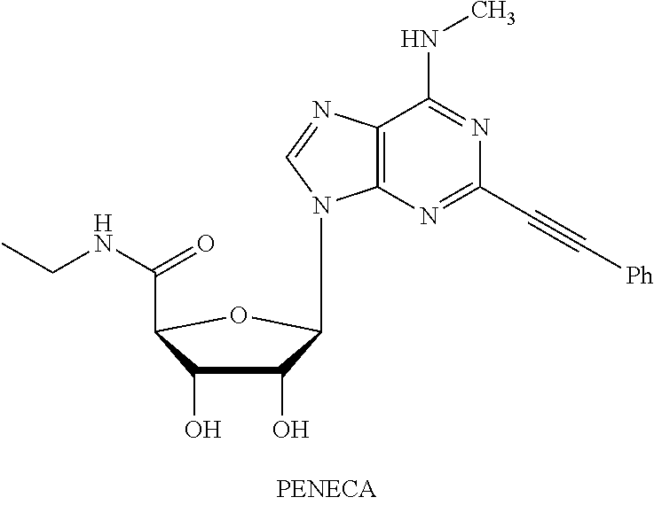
C12=C(N=C(C#C[Ph])N=C1NC)N(C1C(O)C(O)C(C(=O)NCC)O1)C=N2
